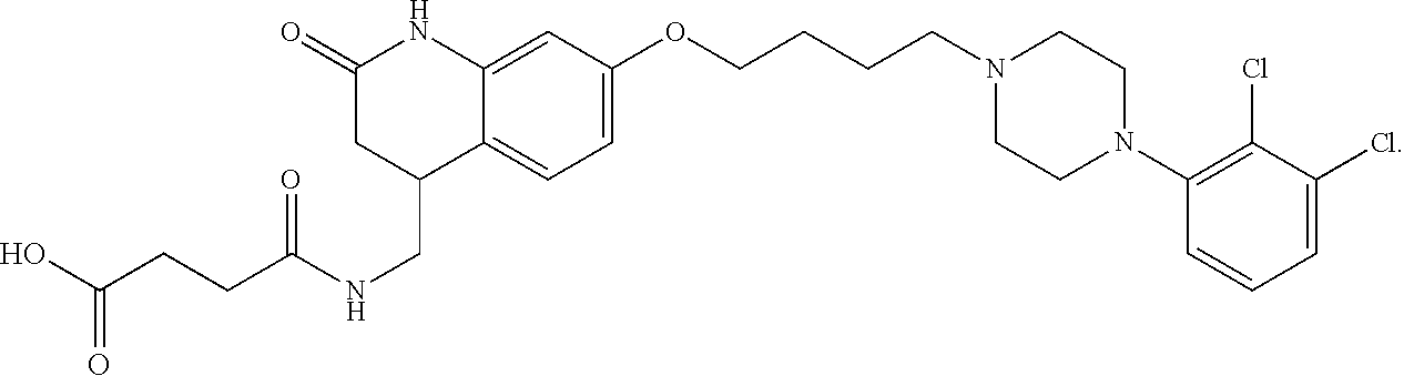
C1=C2C(=CC=C1OCCCCN1CCN(C3=C(Cl)C(Cl)=CC=C3)CC1)C(CNC(=O)CCC(O)=O)CC(=O)N2
